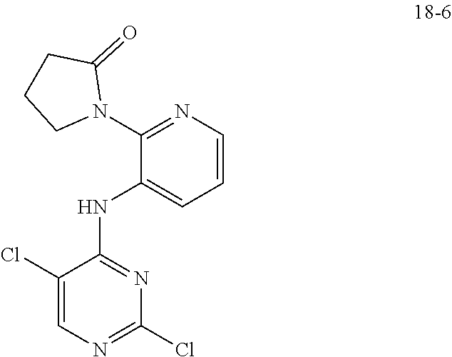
C1(N2C(=O)CCC2)=NC=CC=C1NC1=NC(Cl)=NC=C1Cl
